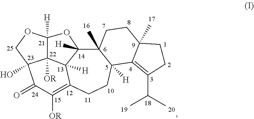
C12(C)C3([H])C4([H])C(=C([OR])C(=O)C5(O)C4([OR])C([H])(O3)OC5)CCC1([H])C1=C(C(C)C)CCC1(C)CC2
